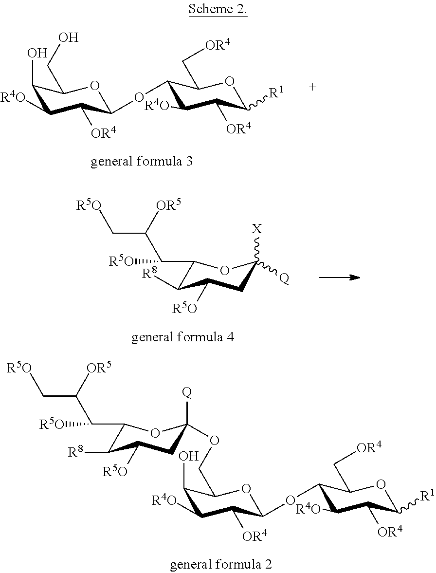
C1(C([R5O])C(C[R5O])[OR5])C([R8])C([R5O])CC([Q])(OCC2C(O)C([R4O])C([OR4])C(OC3C([R4O])C([OR4])C([R1])OC3C[OR4])O2)O1.C1(O)C([R4O])C([OR4])C(OC2C([R4O])C([OR4])C([R1])OC2C[OR4])OC1CO.C1(C([R5O])C(C[R5O])[OR5])C([R8])C([R5O])CC([X])([Q])O1
